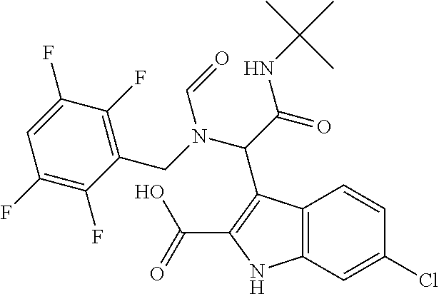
C12=C(C=C(Cl)C=C1)NC(C(O)=O)=C2C(C(=O)NC(C)(C)C)N(C=O)CC1=C(F)C(F)=CC(F)=C1F
